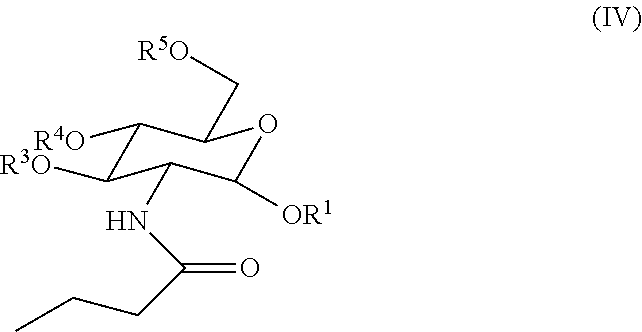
C1([R4O])C([R3O])C(NC(CCC)=O)C([OR1])OC1C[R5O]
